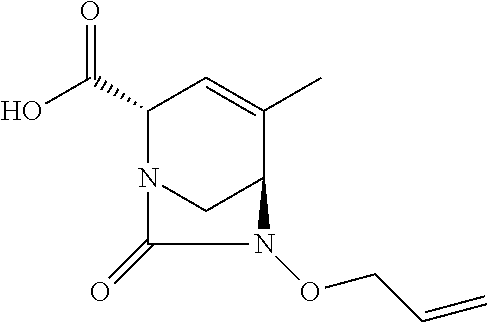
OC(C1N2CC(C(C)=C1)N(OCC=C)C2=O)=O
